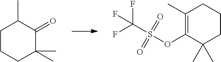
C1CCC(C)(C)C(=O)C1C.C1(C)=C(OS(=O)(=O)C(F)(F)F)C(C)(C)CCC1
